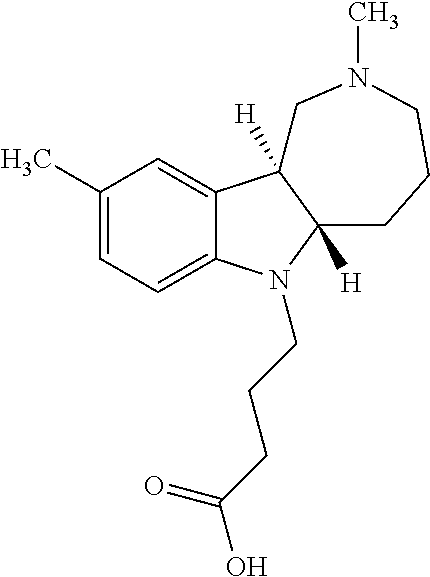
C1(C)=CC=C2C(=C1)C1([H])C([H])(N2CCCC(O)=O)CCCN(C)C1
